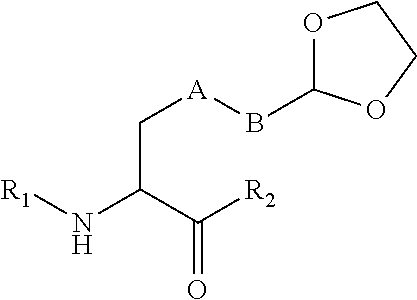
N(C(C([R2])=O)C[A]BC1OCCO1)[R1]
